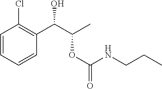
OC(C(OC(=O)NCCC)C)C1=C(Cl)C=CC=C1
